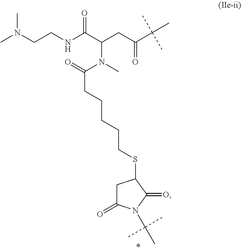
N(CCNC(C(CC(C(C)(C)C)=O)N(C(CCCCCSC1CC(=O)N(C(C)(C)C)C1=O)=O)C)=O)(C)C
